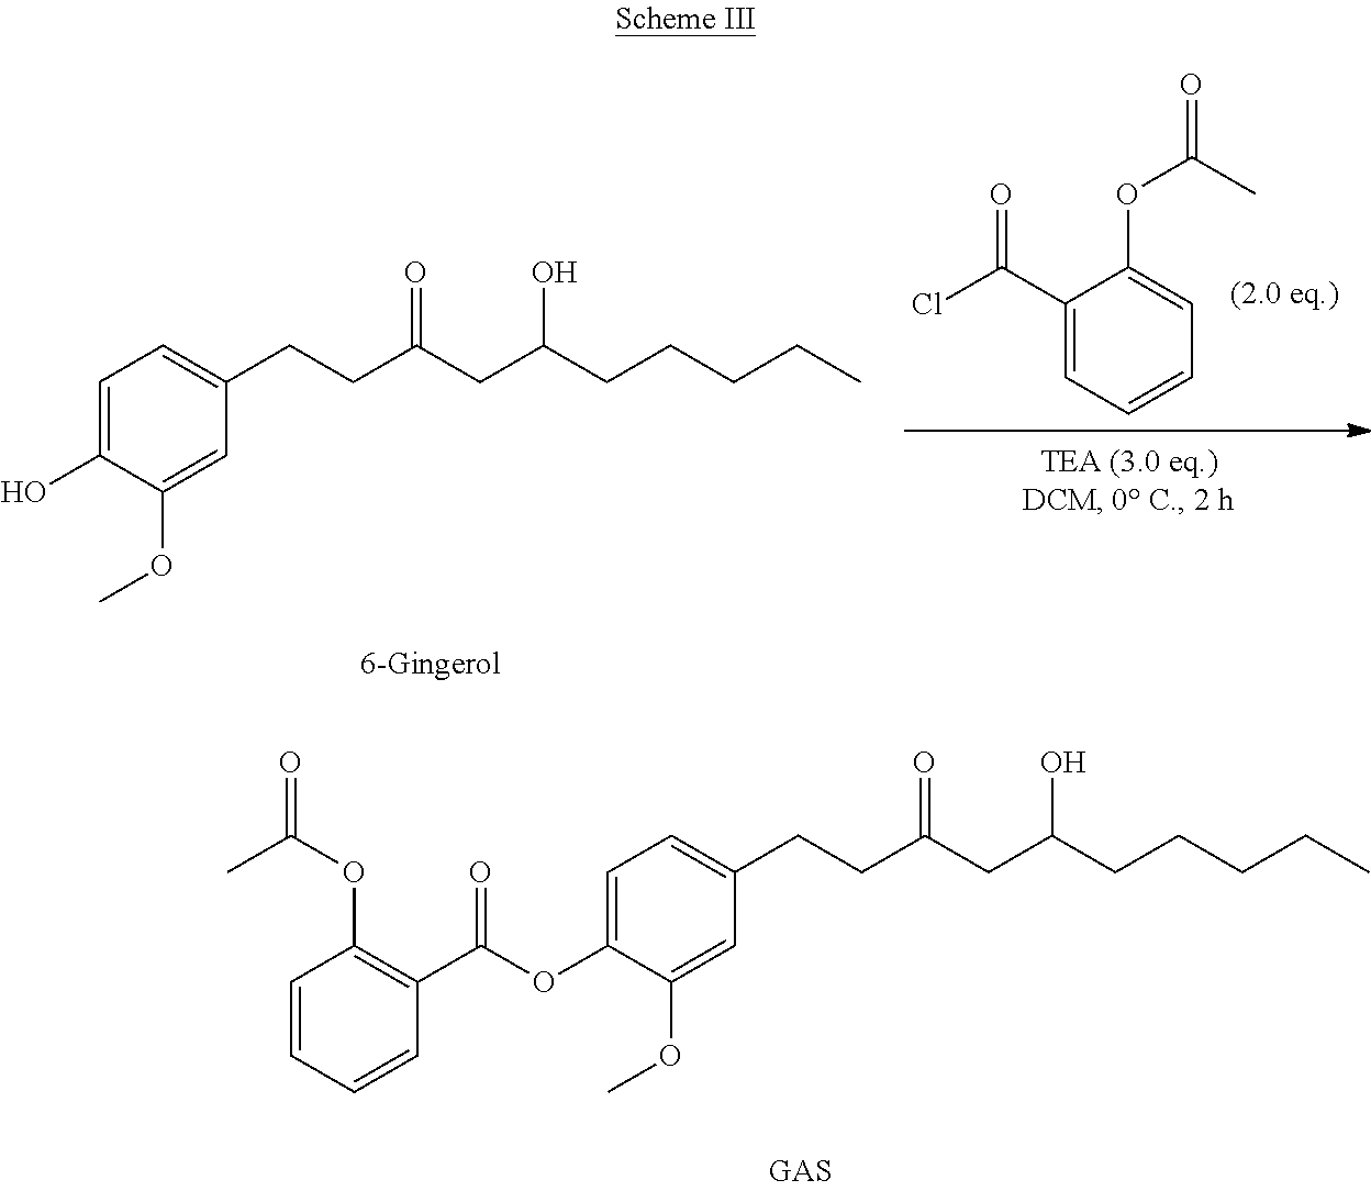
OC1=CC=C(CCC(CC(CCCCC)O)=O)C=C1OC.O(C(=O)C)C1=CC=CC=C1C(Cl)=O.C1=CC=CC(C(OC2=CC=C(CCC(CC(CCCCC)O)=O)C=C2OC)=O)=C1OC(=O)C
